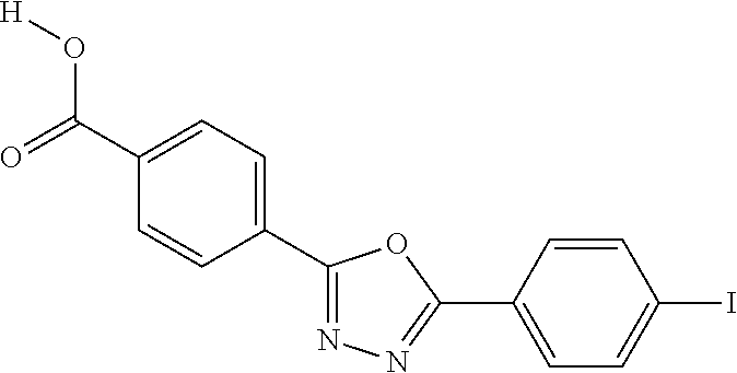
[H]OC(C1=CC=C(C2=NN=C(C3=CC=C(I)C=C3)O2)C=C1)=O
